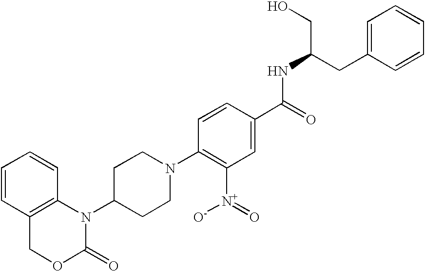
C1=CC2=C(C=C1)N(C1CCN(C3=C([N+]([O-])=O)C=C(C(=O)NC(CC4=CC=CC=C4)CO)C=C3)CC1)C(=O)OC2
